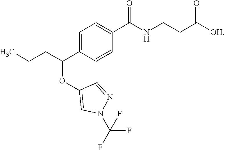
C1=C(C(CCC)OC2=CN(C(F)(F)F)N=C2)C=CC(C(NCCC([OH])=O)=O)=C1
